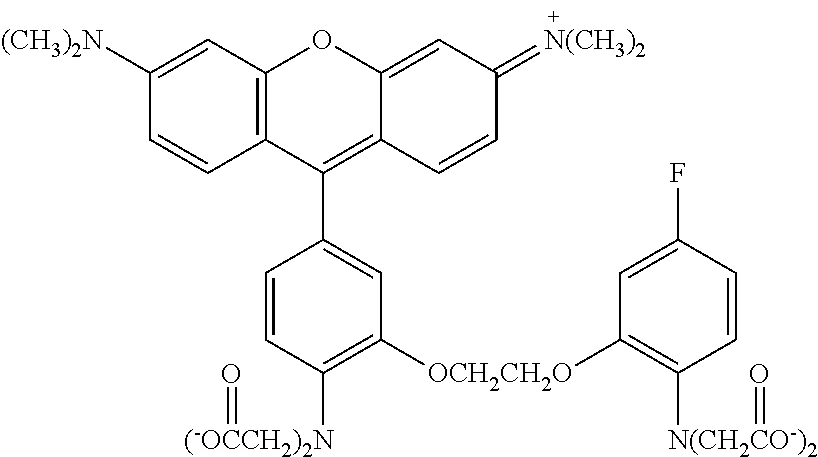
C12=C(C=C([(CH3)2N])C=C1)OC1=CC(=[N(CH3)2])C=CC1=C2C1=CC([OCH2CH2O]C2=C([N(CH2CO-)2]=O)C=CC(F)=C2)=C([(-OCCH2)2N]=O)C=C1
